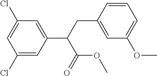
C1(Cl)=CC(C(C(OC)=O)CC2=CC(OC)=CC=C2)=CC(Cl)=C1
